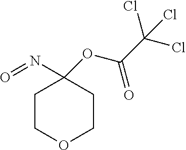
O1CCC(N=O)(OC(C(Cl)(Cl)Cl)=O)CC1
